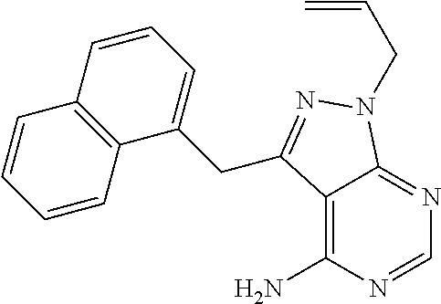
C1=NC(N)=C2C(=N1)N(CC=C)N=C2CC1=CC=CC2=C1C=CC=C2
